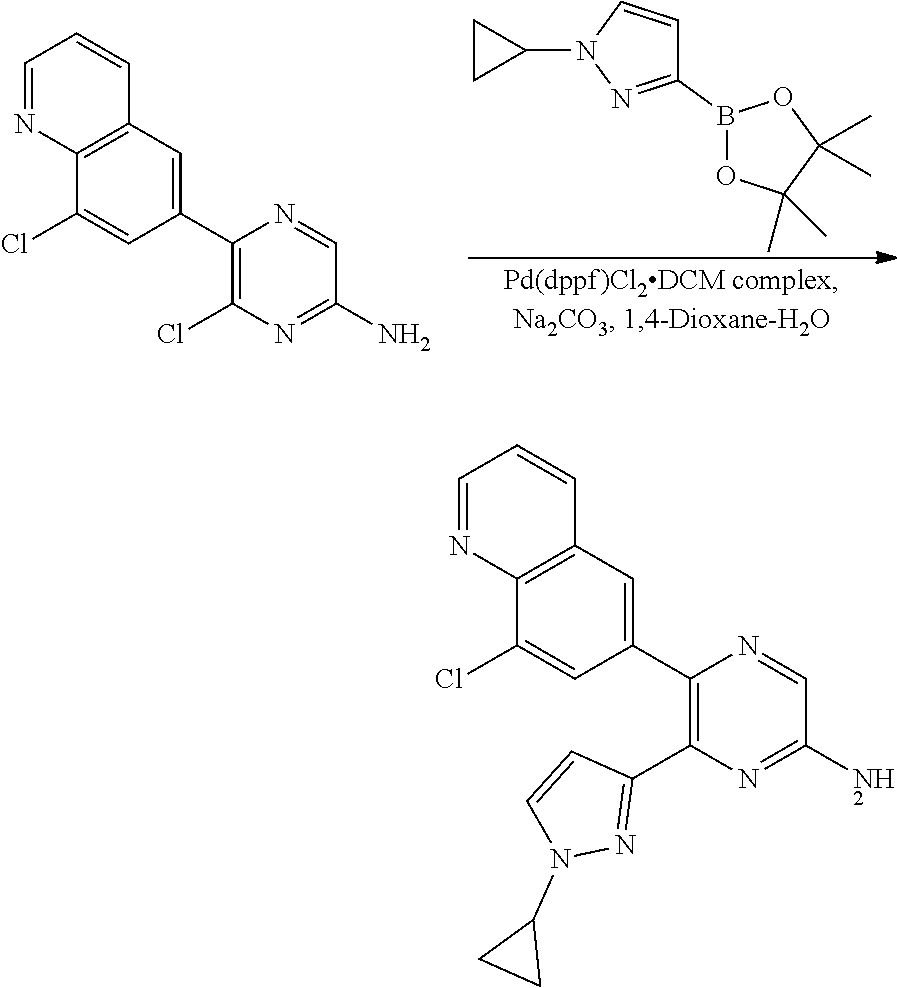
C1=CN(C2CC2)N=C1B1OC(C)(C)C(C)(C)O1.C1(C2=CC3=C(C(Cl)=C2)N=CC=C3)=C(Cl)N=C(N)C=N1.C1(C2=CC3=C(C(Cl)=C2)N=CC=C3)=C(C2=NN(C3CC3)C=C2)N=C(N)C=N1
